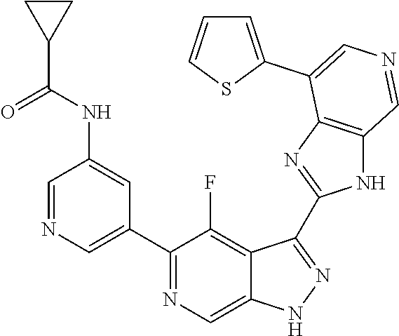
C1(C2=CN=CC(NC(C3CC3)=O)=C2)=NC=C2C(=C1F)C(C1=NC3=C(N1)C=NC=C3C1=CC=CS1)=NN2
